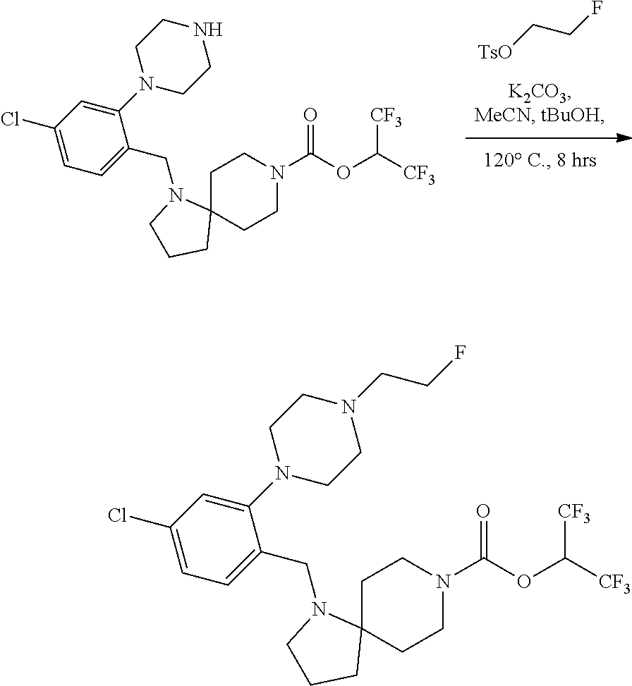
[TsO]CCF.C1C2(CCN(C(OC([CF3])[CF3])=O)C1)N(CC1=CC=C(Cl)C=C1N1CCNCC1)CCC2.C1C2(CCN(C(OC([CF3])[CF3])=O)C1)N(CC1=CC=C(Cl)C=C1N1CCN(CCF)CC1)CCC2
